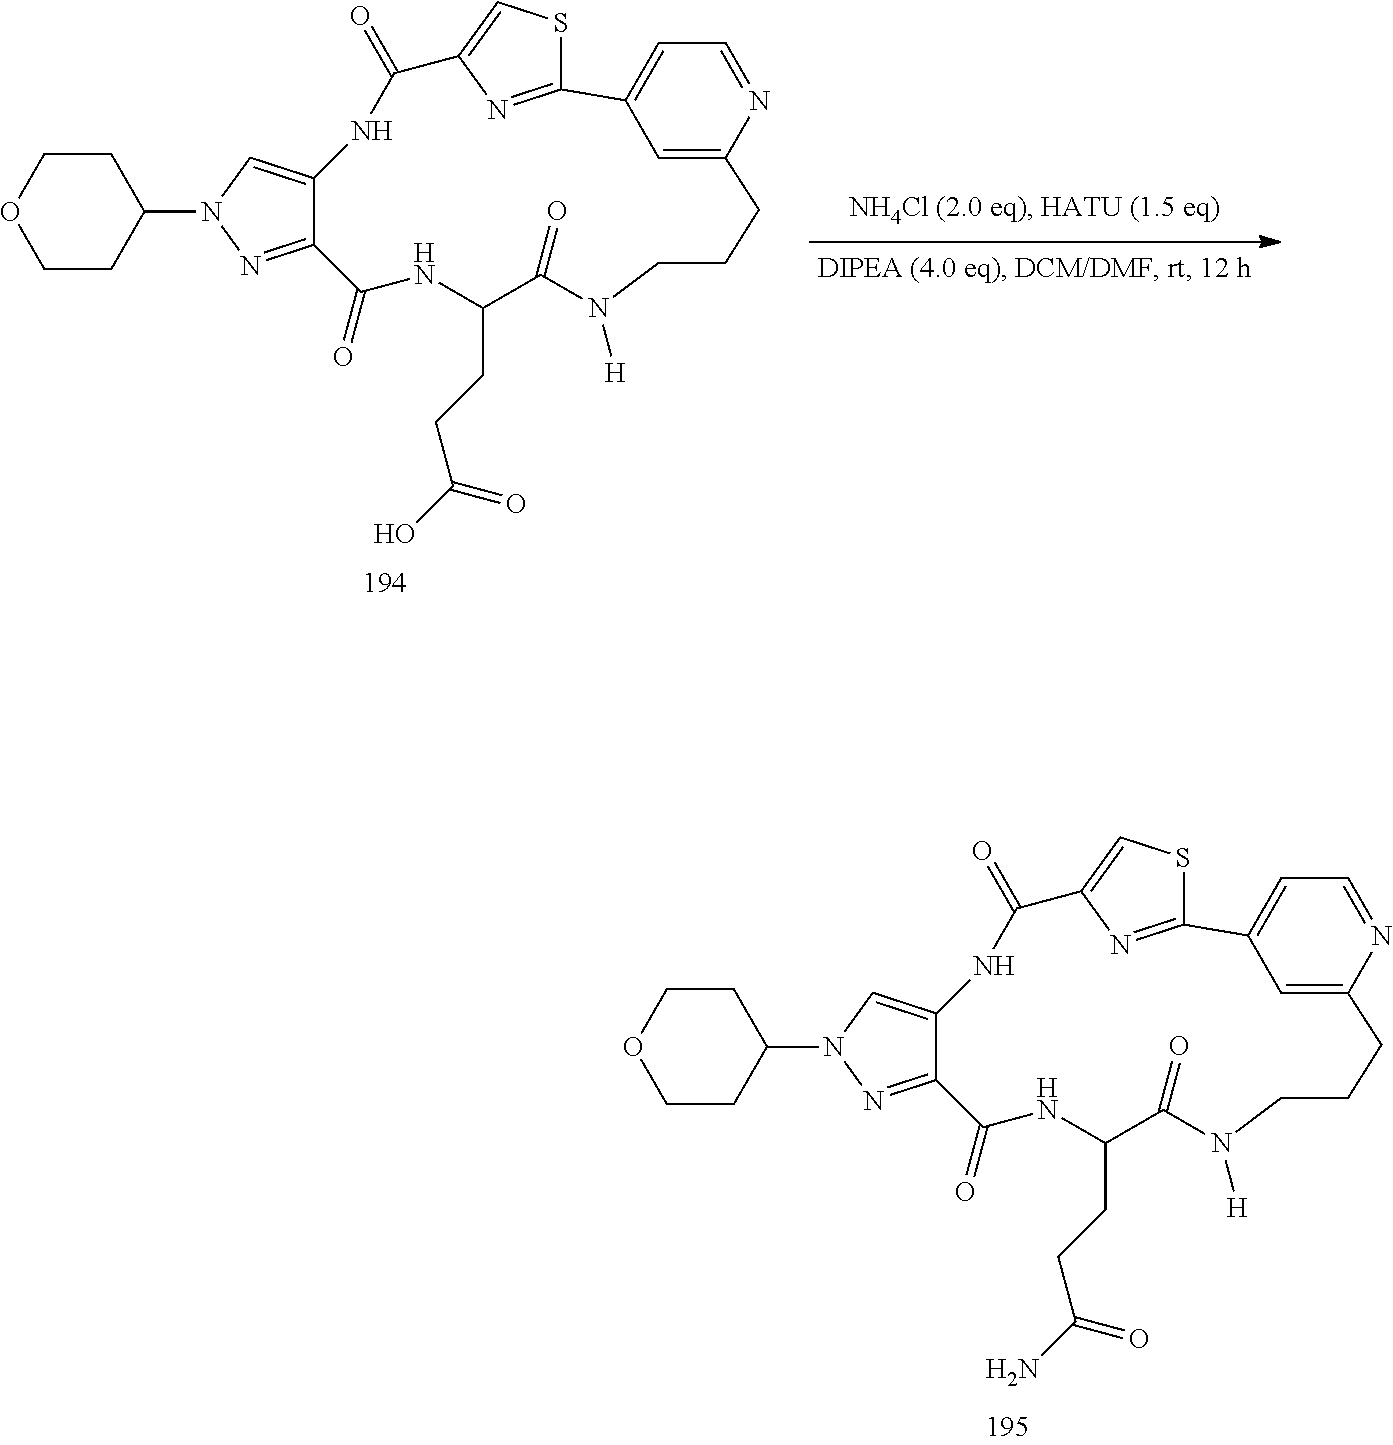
C12=NN(C3CCOCC3)C=C1NC(=O)C1=CSC(=N1)C1=CC=NC(=C1)CCCN([H])C(=O)C(CCC(O)=O)NC2=O.C12=NN(C3CCOCC3)C=C1NC(=O)C1=CSC(=N1)C1=CC=NC(=C1)CCCN([H])C(=O)C(CCC(N)=O)NC2=O
